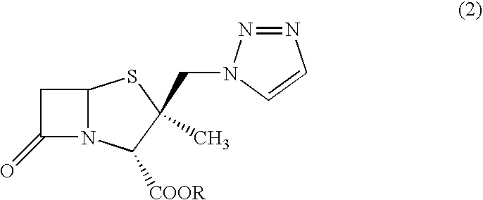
C1C(=O)N2C1SC(C)(CN1N=NC=C1)C2[COOR]
